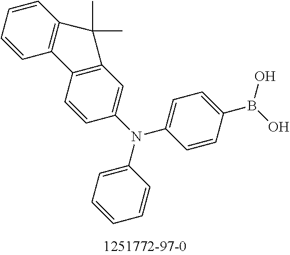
C1(N(C2=CC3=C(C=C2)C2=C(C=CC=C2)C3(C)C)C2=CC=C(B(O)O)C=C2)=CC=CC=C1
